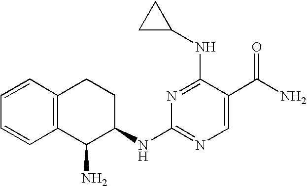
C1=CC2=C(C=C1)C(N)C(NC1=NC=C(C(N)=O)C(NC3CC3)=N1)CC2
